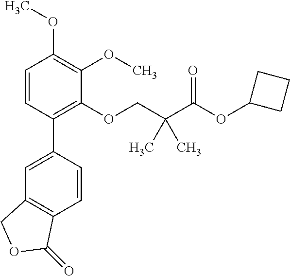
C1=CC(C2=CC3=C(C=C2)C(=O)OC3)=C(OCC(C(=O)OC2CCC2)(C)C)C(OC)=C1OC
